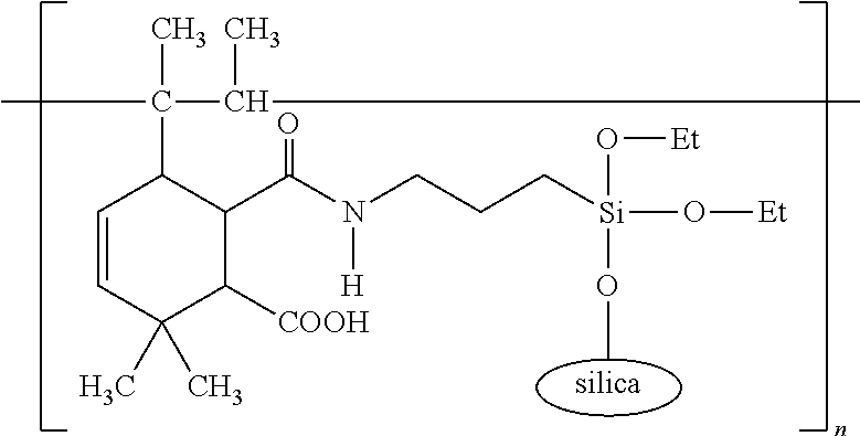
C1=CC(C)(C)C([COOH])C(C(N(CCC[Si](O[Et])(OC)O[Et])[H])=O)C1C(C)(C(C)C)C
